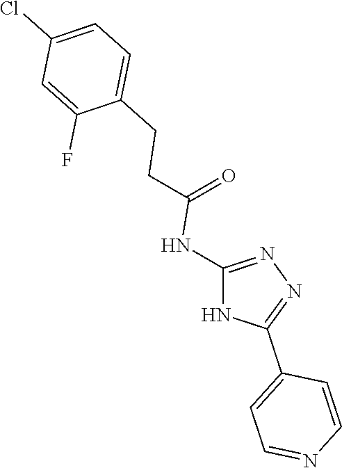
C1=C(CCC(=O)NC2=NN=C(C3=CC=NC=C3)N2)C(F)=CC(Cl)=C1
